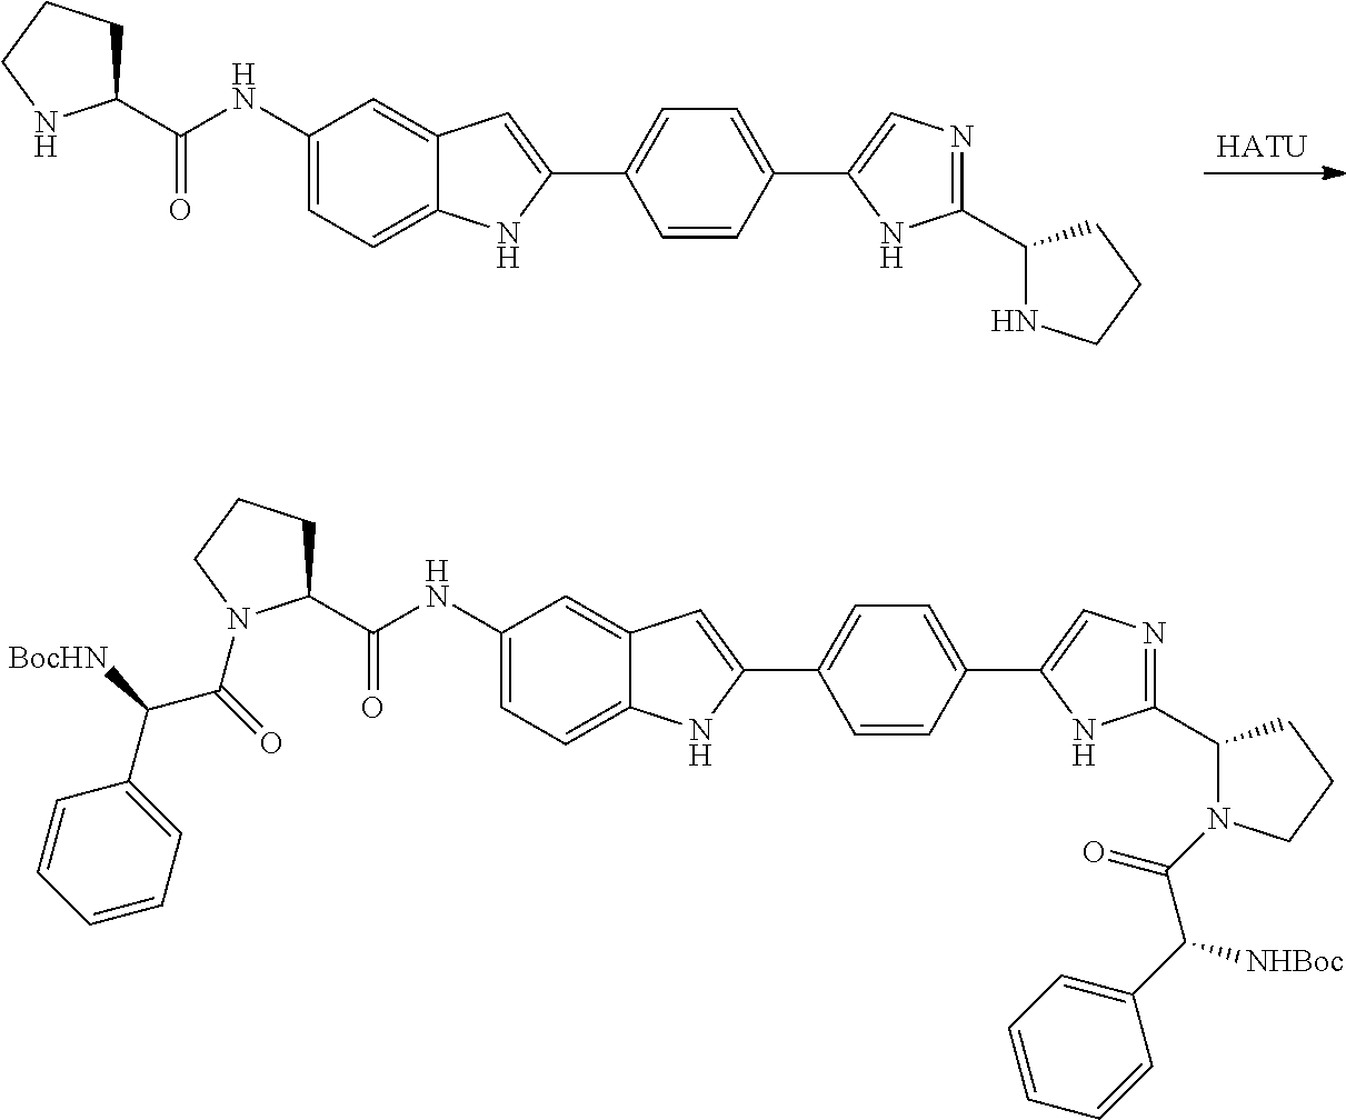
[HATU].C1(NC(C2CCCN2)=O)=CC=C2C(=C1)C=C(C1=CC=C(C3=CN=C(C4NCCC4)N3)C=C1)N2.C1(NC(C2CCCN2C(C(C2=CC=CC=C2)[BocHN])=O)=O)=CC=C2C(=C1)C=C(C1=CC=C(C3=CN=C(C4N(C(=O)C(C5=CC=CC=C5)[NHBoc])CCC4)N3)C=C1)N2
